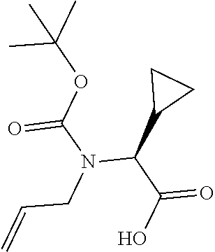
CC(OC(=O)N(C(C(=O)O)C1CC1)CC=C)(C)C
